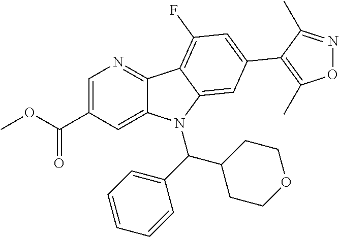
C1=C(C(OC)=O)C=C2C(=N1)C1=C(F)C=C(C3=C(C)ON=C3C)C=C1N2C(C1=CC=CC=C1)C1CCOCC1
